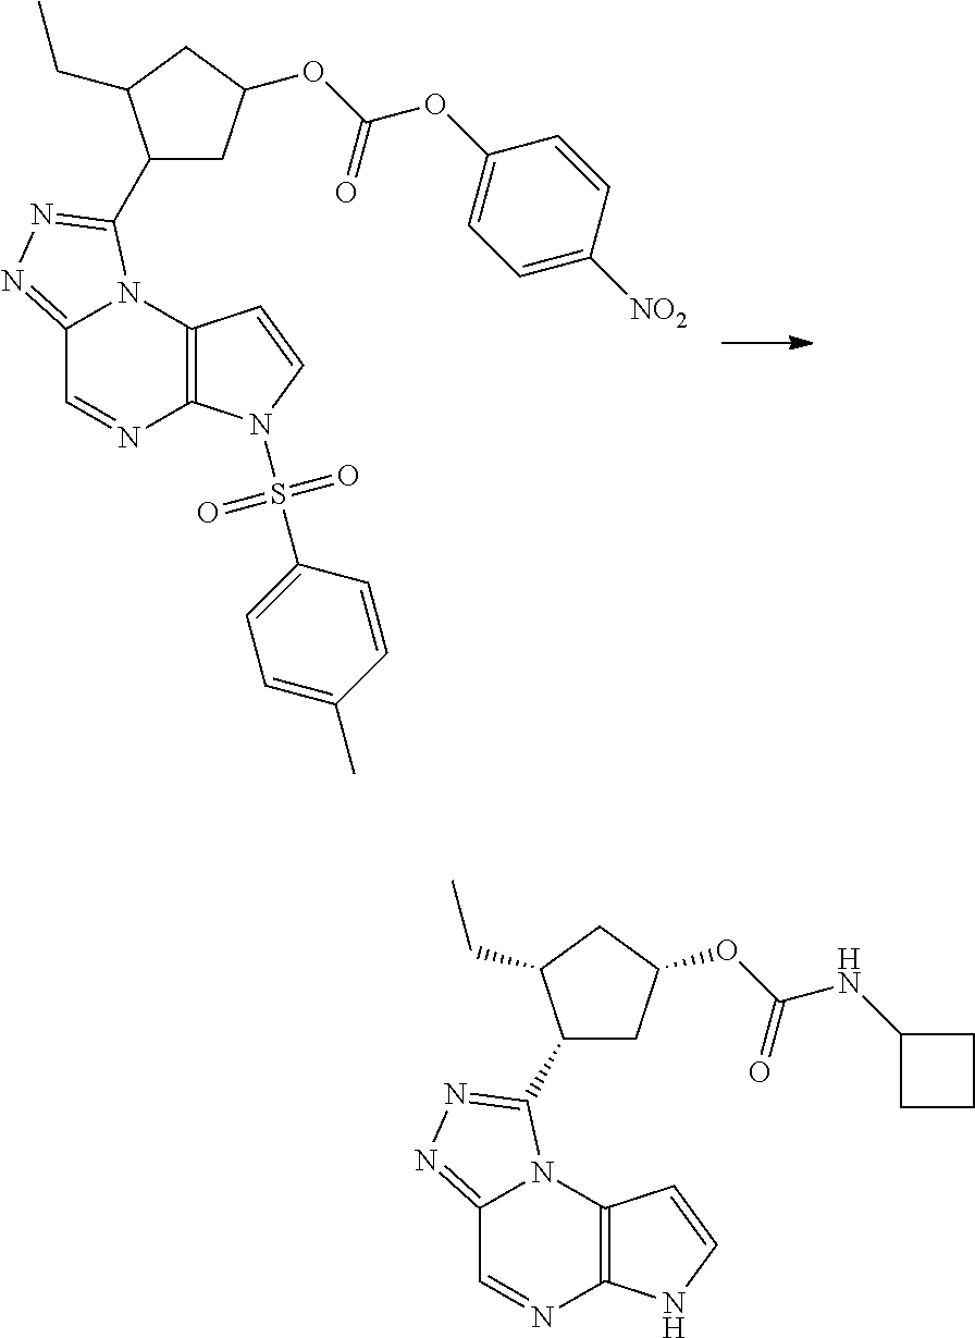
C12=NN=C(C3CC(OC(=O)OC4=CC=C([NO2])C=C4)CC3CC)N1C1=C(N=C2)N(S(=O)(=O)C2=CC=C(C)C=C2)C=C1.C12=NN=C(C3CC(OC(=O)NC4CCC4)CC3CC)N1C1=C(N=C2)NC=C1
